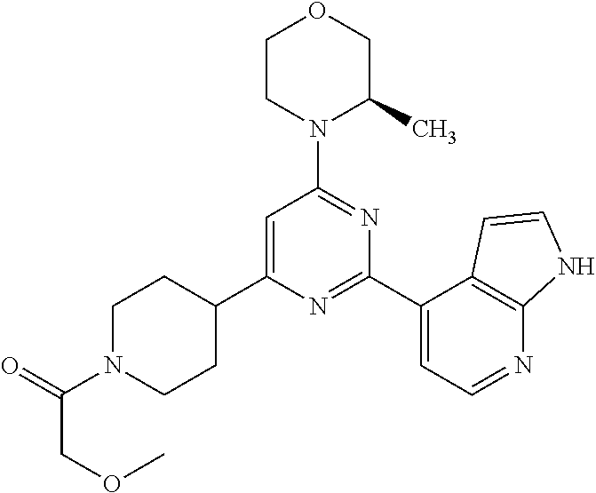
C1N(C(=O)COC)CCC(C2=CC(N3C(C)COCC3)=NC(C3=CC=NC4=C3C=CN4)=N2)C1
